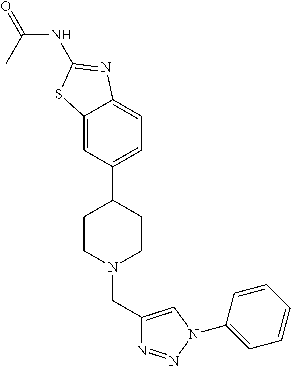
C12=CC(C3CCN(CC4=CN(C5=CC=CC=C5)N=N4)CC3)=CC=C1N=C(NC(=O)C)S2
